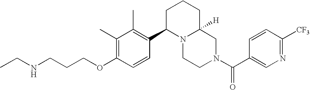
C(OC1=C(C)C(C)=C(C2N3C([H])(CN(C(=O)C4=CN=C([CF3])C=C4)CC3)CCC2)C=C1)CCNCC
